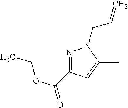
N1=C(C(OCC)=O)C=C(C)N1CC=C
